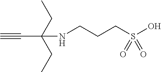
N(CCCS(O)(=O)=O)C(C#C)(CC)CC
